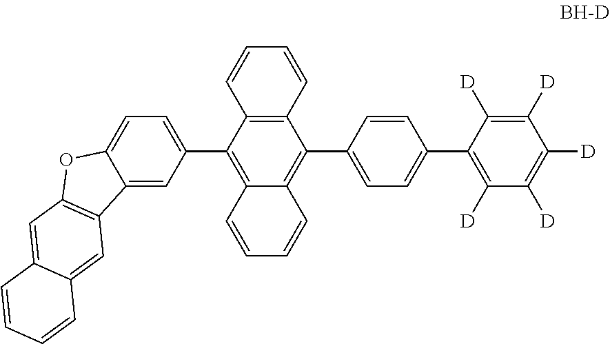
C12=C(C(C3=CC=C4C(=C3)C3=C(O4)C=C4C(=C3)C=CC=C4)=C3C(=C1C1=CC=C(C4=C([D])C([D])=C([D])C([D])=C4[D])C=C1)C=CC=C3)C=CC=C2
